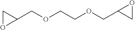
C1OC1COCCOCC1CO1
